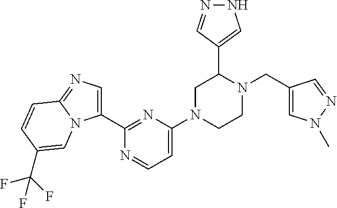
C1(C2=NC(N3CCN(CC4=CN(C)N=C4)C(C4=CNN=C4)C3)=CC=N2)=CN=C2N1C=C(C(F)(F)F)C=C2
